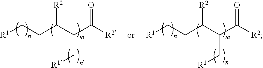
[R1]CCC(C(C([R2])=O)C[R1])[R2].[R1]CCC(C(C([R2])=O)C[R1])[R2]
